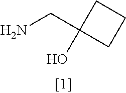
NCC1(O)CCC1
